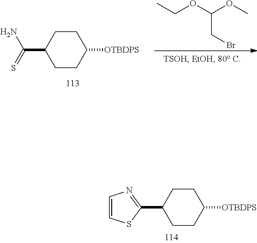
C1=CSC(C2CCC([OTBDPS])CC2)=N1.C(OC(OC)CBr)C.C1CC([OTBDPS])CCC1C(=S)N
